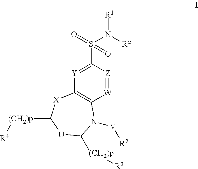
[R1]N([Ra])S(C1=[Y]C2=C([W]=[Z]1)N([V][R2])C([(CH2)p][R3])[U]C([(CH2)p][R4])[X]2)(=O)=O
